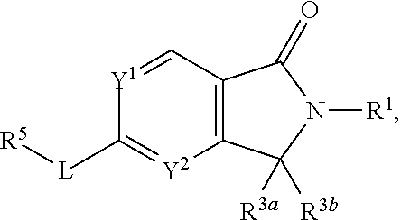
[L](C1=[Y2]C2=C(C=[Y1]1)C(=O)N([R1])C2([R3a])[R3b])[R5]
